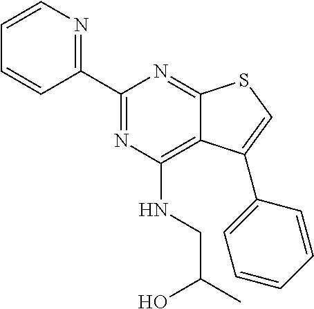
C1(C2=NC=CC=C2)=NC(NCC(C)O)=C2C(=N1)SC=C2C1=CC=CC=C1
